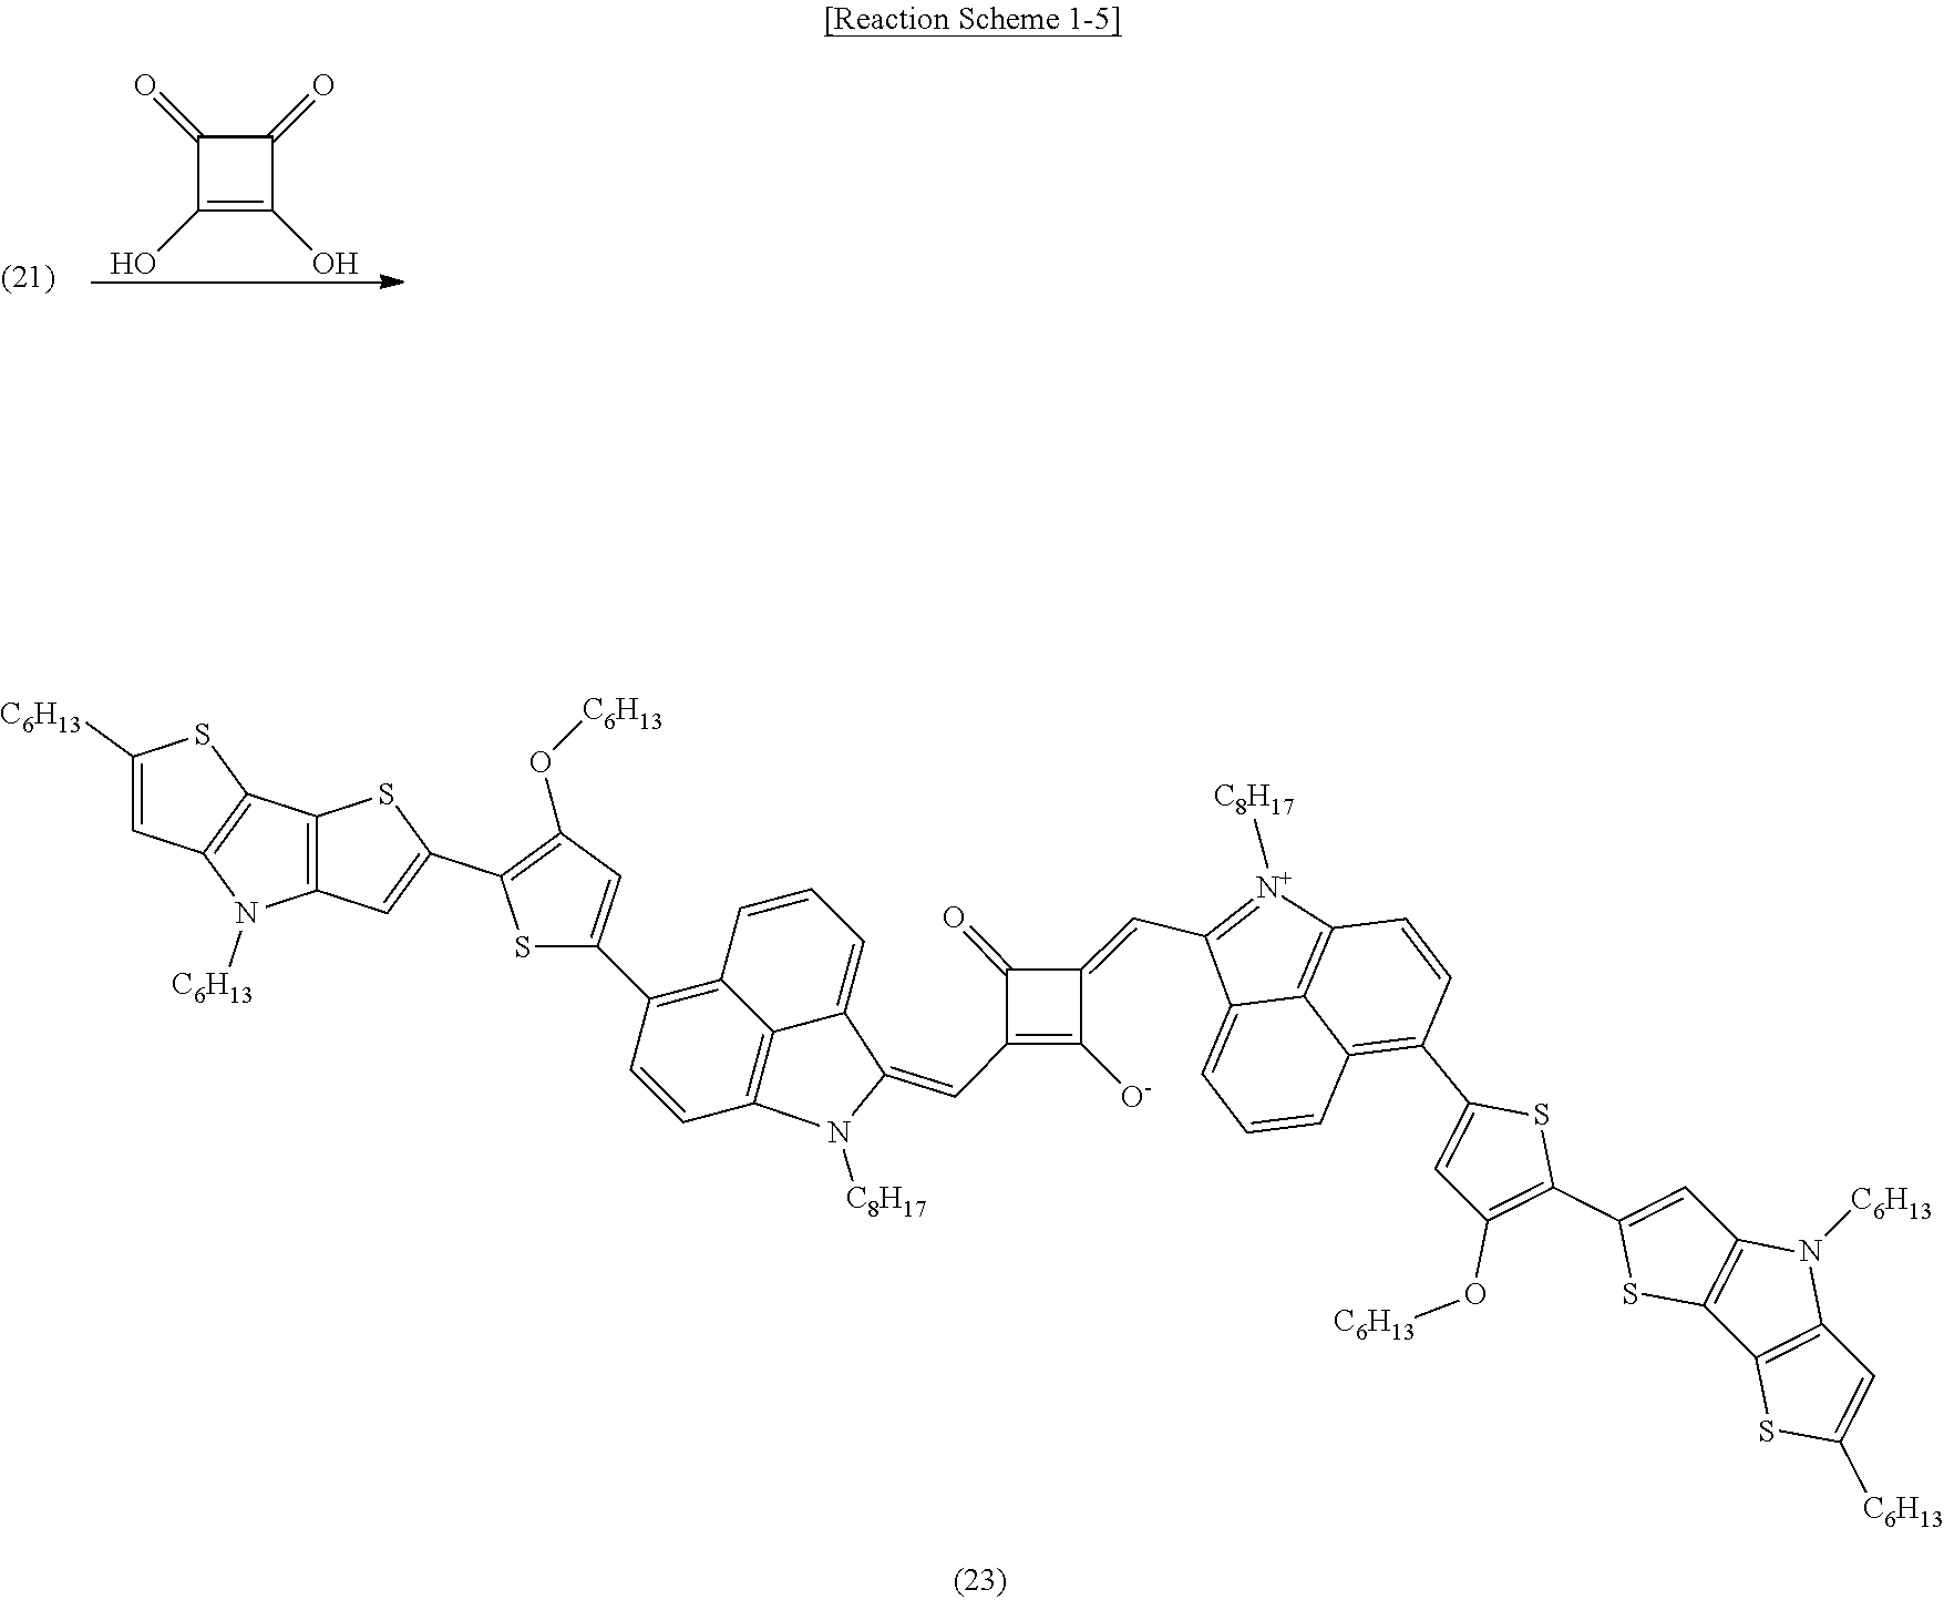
C1(=O)C(O)=C(O)C1=O.C(C1=C([O-])C(=CC2=[N+]([C8H17])C3=C4C2=CC=CC4=C(C2=CC(O[C6H13])=C(C4=CC5=C(S4)C4=C(N5[C6H13])C=C([C6H13])S4)S2)C=C3)C1=O)=C1C2=CC=CC3=C(C4=CC(O[C6H13])=C(C5=CC6=C(S5)C5=C(N6[C6H13])C=C([C6H13])S5)S4)C=CC(=C32)N1[C8H17]
